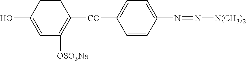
C1=CC(O)=CC([OSO3Na])=C1[CO]C1=CC=C(N=N[N(CH3)2])C=C1
